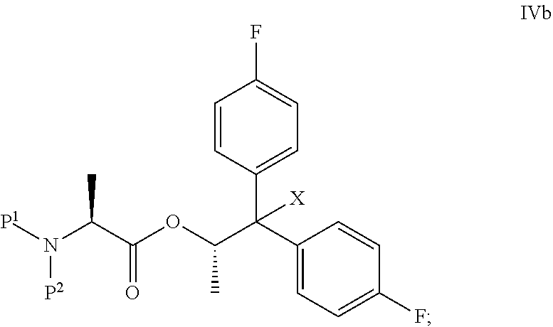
C1=CC(C(C2=CC=C(F)C=C2)(C(OC(C(N([P1])[P2])C)=O)C)[X])=CC=C1F
